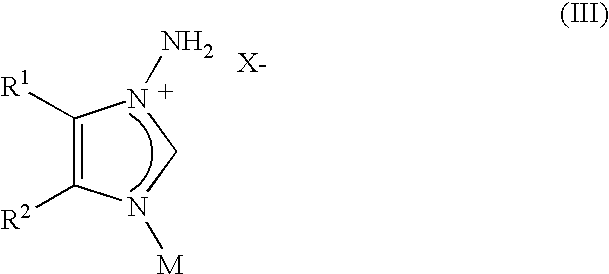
C1([R1])=C([R2])N([M])CN1N
